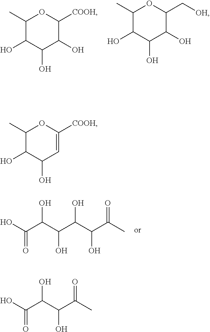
OC(C(C(C)=O)O)C(=O)O.C1(C)C(O)C(O)C(O)C([COOH])O1.C1(C)C(O)C(O)C(O)C(C[OH])O1.OC(C(=O)O)C(O)C(C(C(C)=O)O)O.C1(C)C(O)C(O)C=C([COOH])O1
